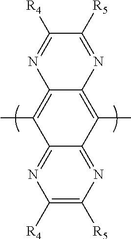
CC1=C2C(=C(C)C3=NC([R5])=C([R4])N=C13)N=C([R5])C([R4])=N2
